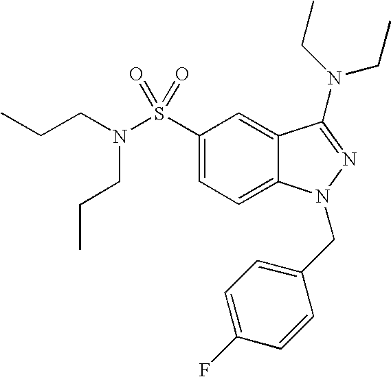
C1(S(N(CCC)CCC)(=O)=O)=CC=C2C(=C1)C(N(CC)CC)=NN2CC1=CC=C(F)C=C1
